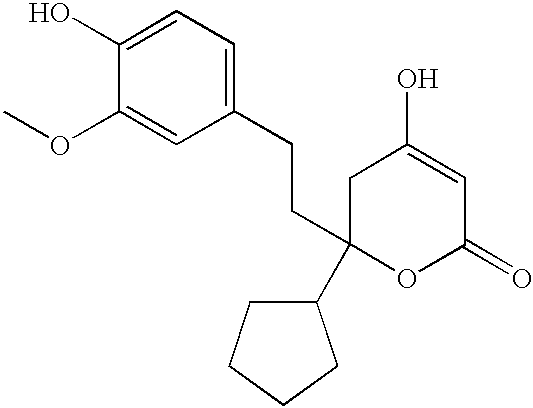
C1C(C2CCCC2)(CCC2=CC=C(O)C(OC)=C2)OC(=O)C=C1O
